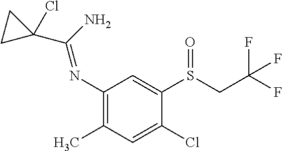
C1(C(N)=NC2=C(C)C=C(Cl)C(S(CC(F)(F)F)=O)=C2)(Cl)CC1
